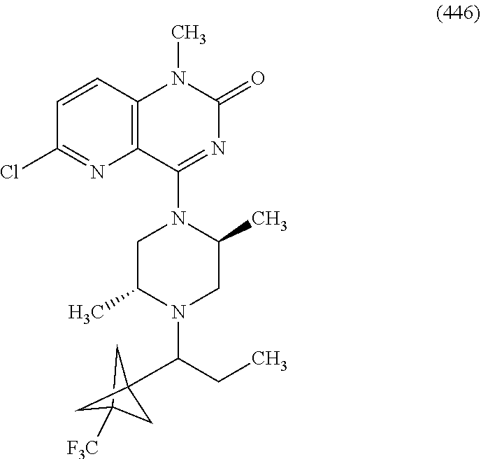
C12([F3C])CC(C(N3CC(C)N(C4=NC(=O)N(C)C5=C4N=C(Cl)C=C5)CC3C)CC)(C1)C2
